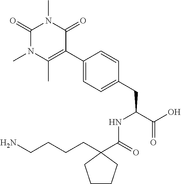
NCCCCC1(C(=O)NC(CC2=CC=C(C3=C(C)N(C)C(=O)N(C)C3=O)C=C2)C(O)=O)CCCC1
